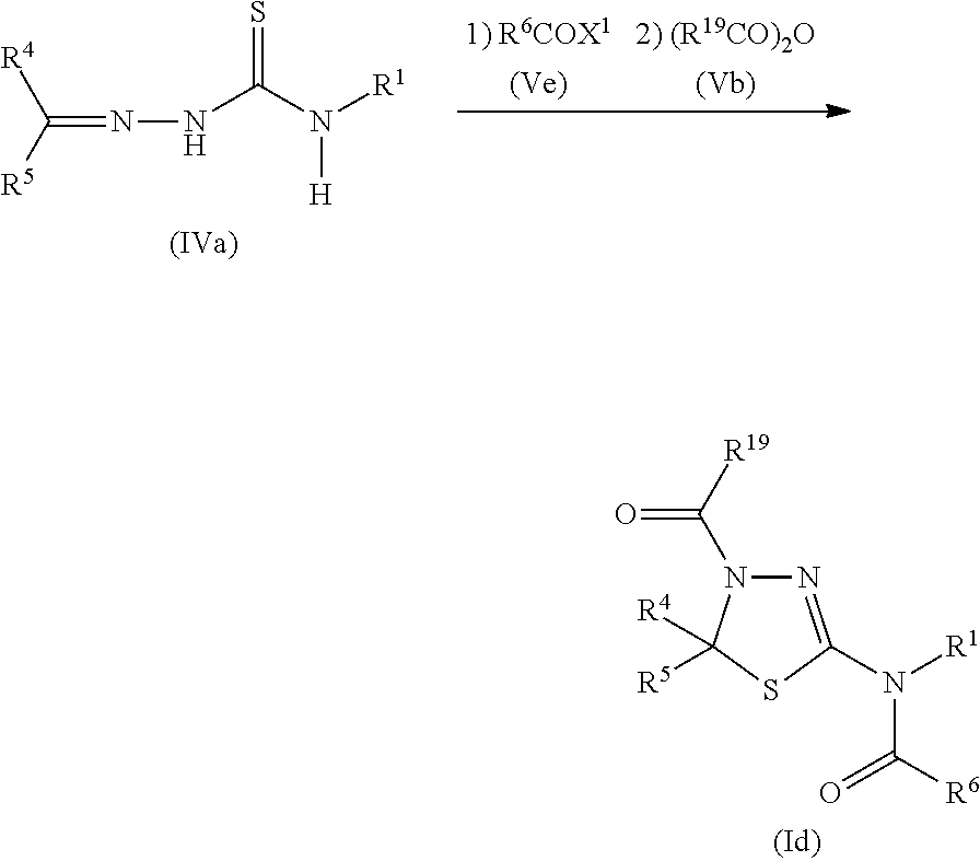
C(=NNC(N([R1])[H])=S)([R5])[R4].N1=C(N([R1])C([R6])=O)SC([R4])([R5])N1C([R19])=O
